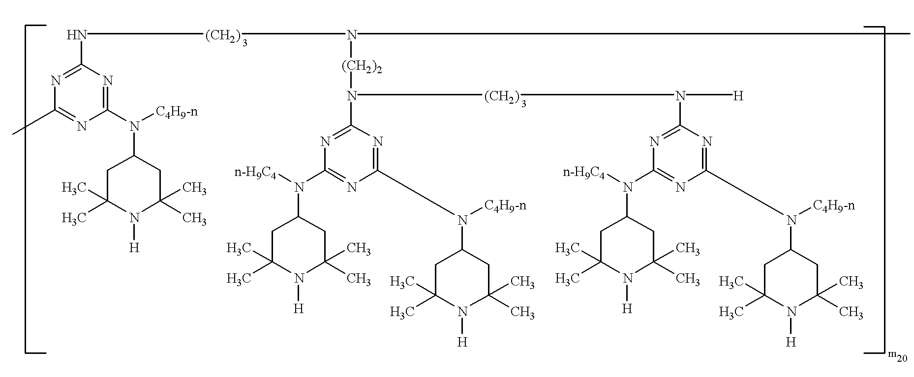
N([(CH2)]N([(CH2)2]N(C1=NC(N(C2CC(C)(C)N([H])C(C)(C)C2)[n-H9C4])=NC(N(C2CC(C)(C)N([H])C(C)(C)C2)[C4H9-n])=N1)[(CH2)]N(C1=NC(N(C2CC(C)(C)N([H])C(C)(C)C2)[n-H9C4])=NC(N(C2CC(C)(C)N([H])C(C)(C)C2)[C4H9-n])=N1)[H])C)C1=NC(C)=NC(N(C2CC(C)(C)N([H])C(C)(C)C2)[C4H9-n])=N1
